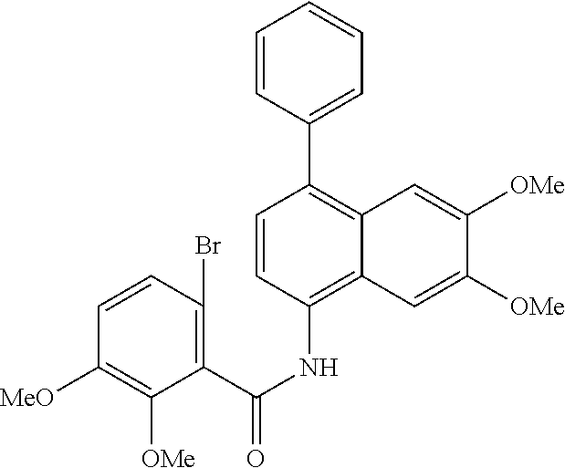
C1=CC=C(C2=C3C(=C(NC(C4=C(Br)C=CC([MeO])=C4[OMe])=O)C=C2)C=C([OMe])C([OMe])=C3)C=C1
